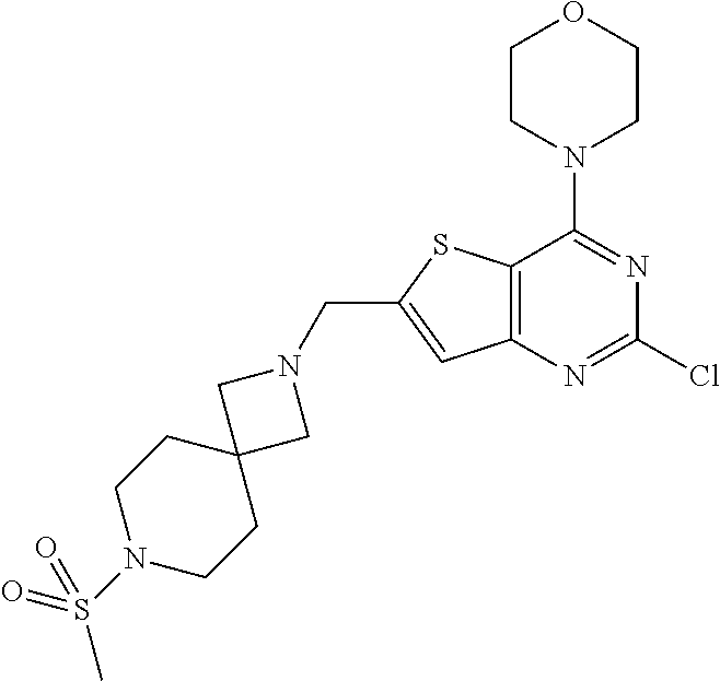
C1CN(C2=NC(Cl)=NC3=C2SC(CN2CC4(C2)CCN(S(=O)(C)=O)CC4)=C3)CCO1
